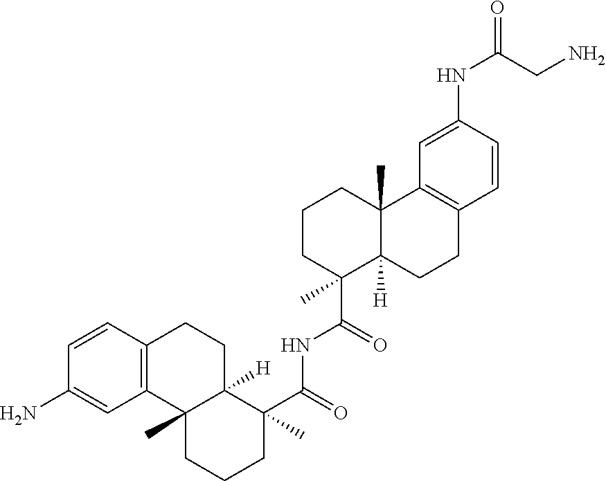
C1=CC2=C(C=C1N)C1(C)C([H])(CC2)C(C(=O)NC(C2(C)C3([H])C(C)(CCC2)C2=C(CC3)C=CC(NC(=O)CN)=C2)=O)(C)CCC1
